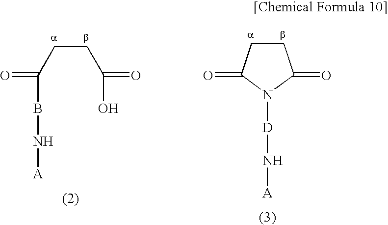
C(CC(O)=O)C(BN[A])=O.C1CC(=O)N([D]N[A])C1=O
